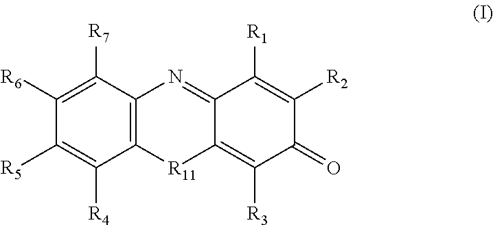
C1([R6])=C([R7])C2=C(C([R4])=C1[R5])[R11]C1=C([R3])C(=O)C([R2])=C([R1])C1=N2
